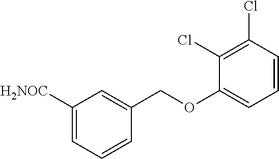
C1([H2NOC])=CC=CC(COC2=CC=CC(Cl)=C2Cl)=C1
